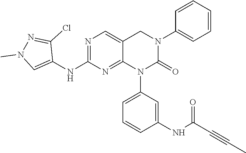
C1(NC2=NC=C3C(=N2)N(C2=CC=CC(NC(C#CC)=O)=C2)C(=O)N(C2=CC=CC=C2)C3)=CN(C)N=C1Cl
